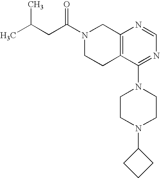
C(C(C)C)C(N1CCC2=C(C1)N=CN=C2N1CCN(C2CCC2)CC1)=O
